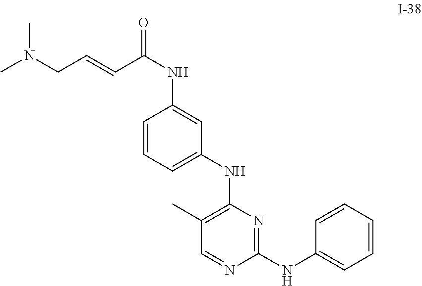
C1(C)=C(NC2=CC=CC(NC(=O)C=CCN(C)C)=C2)N=C(NC2=CC=CC=C2)N=C1
